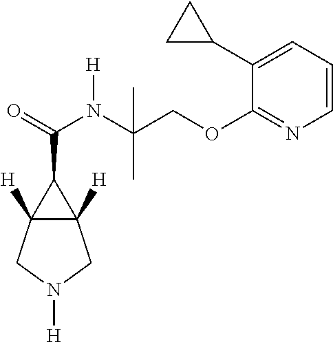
C12([H])C([H])(CN([H])C1)C2C(N([H])C(C)(COC1=NC=CC=C1C1CC1)C)=O
